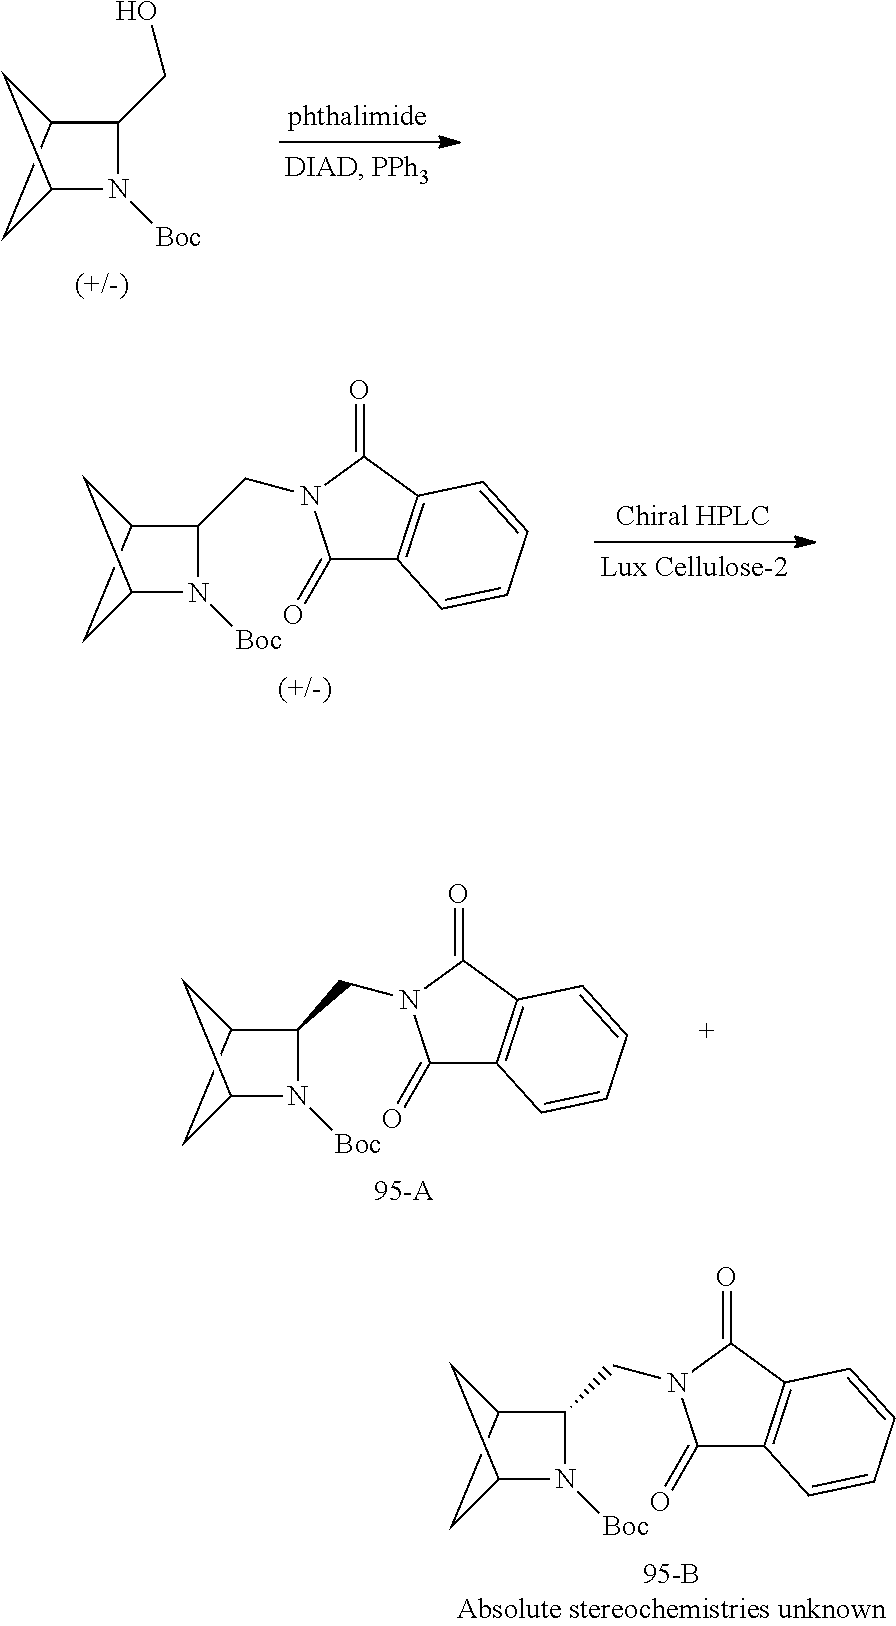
C12N([Boc])C(CO)C(C1)C2.C12N([Boc])C(CN3C(=O)C4=C(C3=O)C=CC=C4)C(C1)C2.C12N([Boc])C(CN3C(=O)C4=C(C3=O)C=CC=C4)C(C1)C2.C12N([Boc])C(CN3C(=O)C4=C(C3=O)C=CC=C4)C(C1)C2
